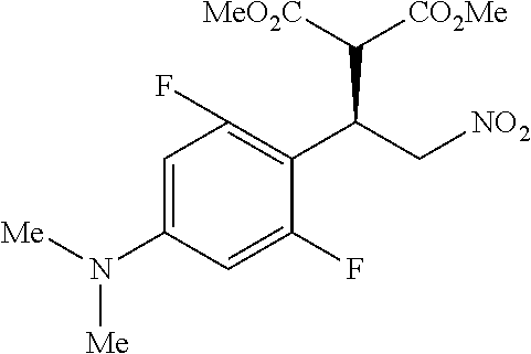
C1=C(N([Me])[Me])C=C(F)C(C(C[NO2])C([CO2Me])[MeO2C])=C1F
